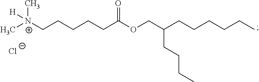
[N+](C)(CCCCCC(=O)OCC(CCCC)CCCCCC)([H])C.[Cl-]
